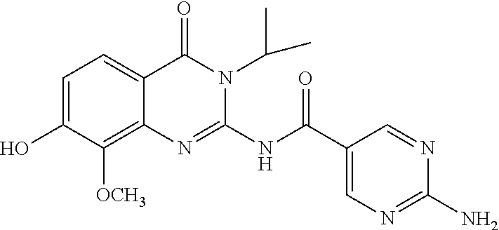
C1=C(O)C([OCH3])=C2C(=C1)C(=O)N(C(C)C)C(NC(C1=CN=C(N)N=C1)=O)=N2
